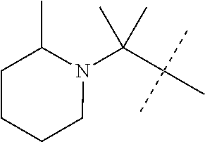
N1(C(C(C)(C)C)(C)C)C(C)CCCC1
